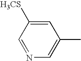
C1=C([H3CS])C=NC=C1C
